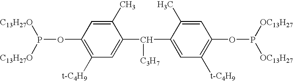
C1=C(C([C3H7])C2=CC([t-C4H9])=C(OP([OC13H27])[OC13H27])C=C2C)C(C)=CC(OP([C13H27O])[C13H27O])=C1[t-C4H9]
